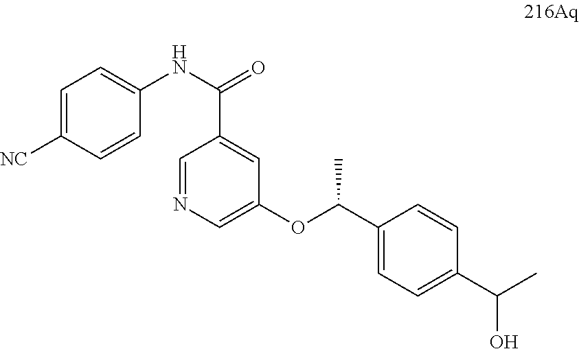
C1=C([NC])C=CC(NC(=O)C2=CC(OC(C3=CC=C(C(C)O)C=C3)C)=CN=C2)=C1
